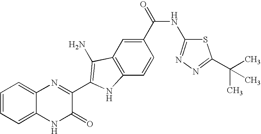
C1=C2C(=CC=C1)N=C(C1=C(N)C3=C(C=CC(C(=O)NC4=NN=C(C(C)(C)C)S4)=C3)N1)C(=O)N2
